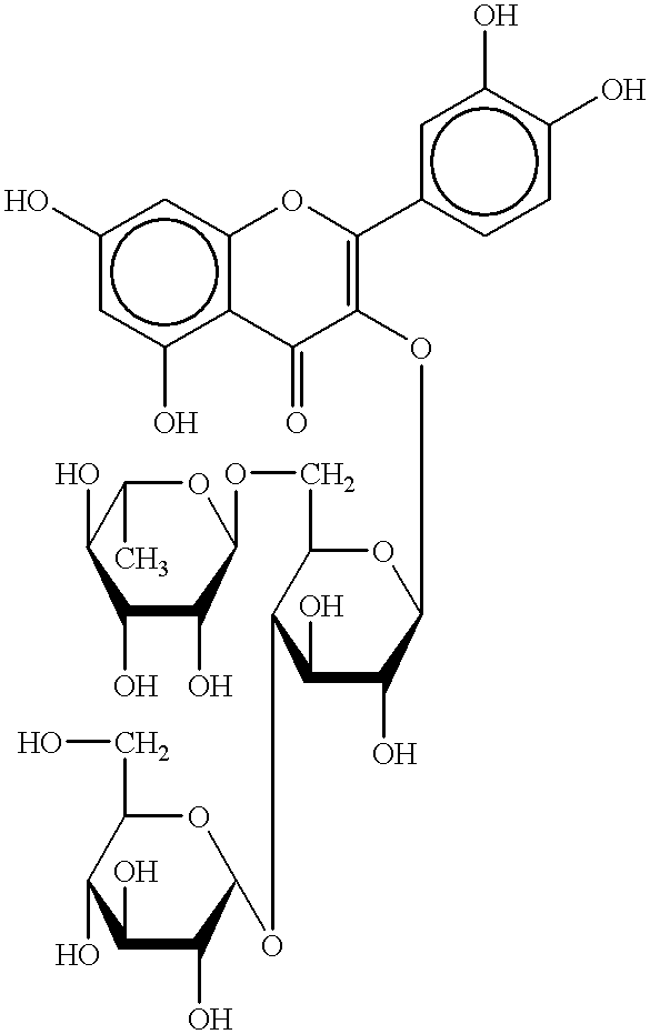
c1(O)cc(O)c2c(c1)OC(c1ccc(O)c(O)c1)=C(OC1C(O)C(O)C(OC3OC(CO)C(O)C(O)C3O)C(COC3OC(C)C(O)C(O)C3O)O1)C2=O
